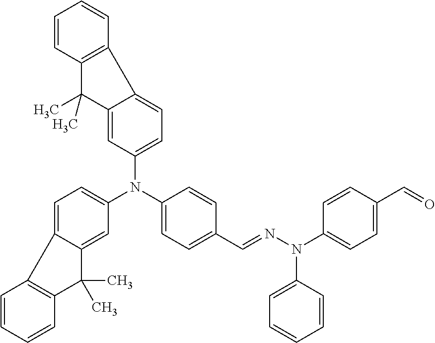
C1(N(C2=CC=C(C=NN(C3=CC=C(C=O)C=C3)C3=CC=CC=C3)C=C2)C2=CC=C3C(=C2)C(C)(C)C2=C3C=CC=C2)=CC=C2C(=C1)C(C)(C)C1=C2C=CC=C1
